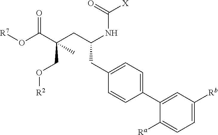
C1([Ra])=CC=C([Rb])C=C1C1=CC=C(CC(CC(C(O[R7])=O)(CO[R2])C)NC([X])=O)C=C1
